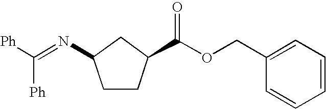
C1CC(C(OCC2=CC=CC=C2)=O)CC1N=C([Ph])[Ph]
